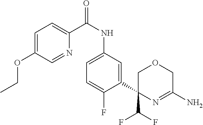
C1=C(OCC)C=NC(C(NC2=CC=C(F)C(C3(C(F)F)COCC(N)=N3)=C2)=O)=C1
